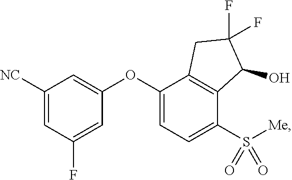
C1(OC2=CC([NC])=CC(F)=C2)=CC=C(S(=O)([Me])=O)C2=C1CC(F)(F)C2O
